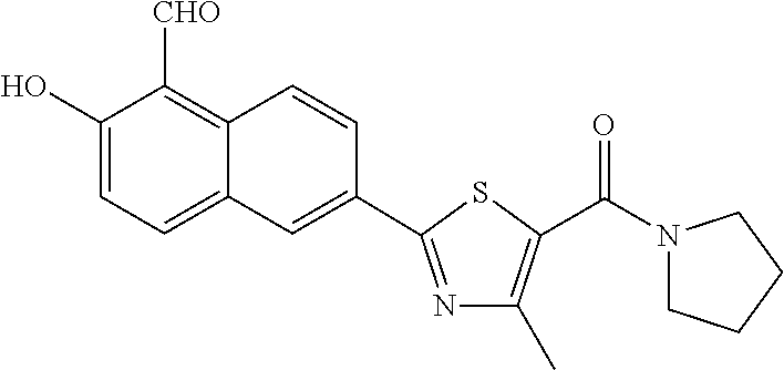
C1(O)=CC=C2C(=C1[CHO])C=CC(C1=NC(C)=C(C(N3CCCC3)=O)S1)=C2
